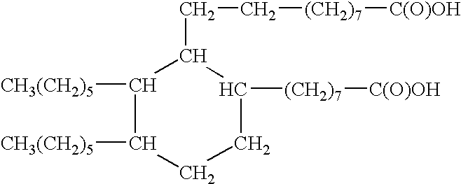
C(C[(CH2)7][C(O)OH])C1C([CH3(CH2)5])C([CH3(CH2)5])CCC1[(CH2)7][C(O)OH]
